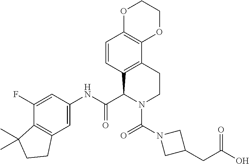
C1(F)=CC(NC(C2N(C(=O)N3CC(CC(O)=O)C3)CCC3=C2C=CC2=C3OCCO2)=O)=CC2=C1C(C)(C)CC2
